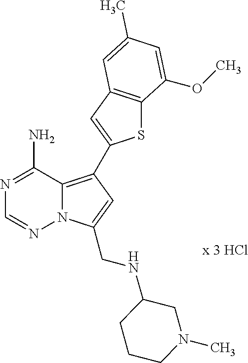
S1C2=C(C=C1C1=C3N(N=CN=C3N)C(CNC3CN(C)CCC3)=C1)C=C(C)C=C2OC
